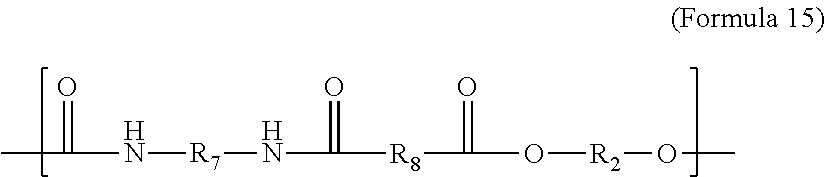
CC(N[R7]NC(=O)[R8]C(O[R2]OC)=O)=O
